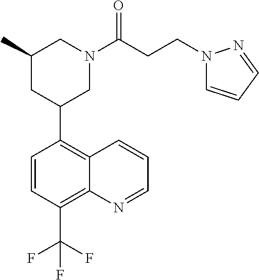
C1(C2CN(C(CCN3C=CC=N3)=O)CC(C)C2)=C2C(=C(C(F)(F)F)C=C1)N=CC=C2
